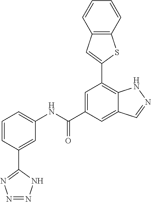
C1(C2=CC(NC(C3=CC(C4=CC5=C(S4)C=CC=C5)=C4C(=C3)C=NN4)=O)=CC=C2)=NN=NN1
